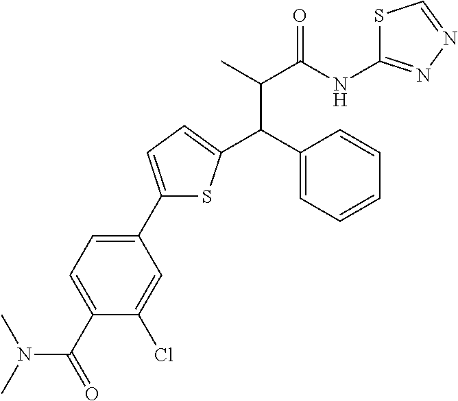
C1(C2=CC=C(C(C3=CC=CC=C3)C(C)C(NC3=NN=CS3)=O)S2)=CC=C(C(=O)N(C)C)C(Cl)=C1
